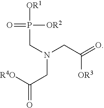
C(N(CC(=O)[OR3])CC(=O)[R4O])P([OR1])([OR2])=O
